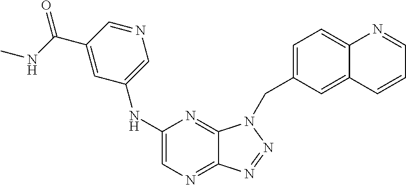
C1(NC2=CN=CC(C(NC)=O)=C2)=CN=C2C(=N1)N(CC1=CC=C3C(=C1)C=CC=N3)N=N2
